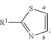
C1=CSC([R1])=N1
